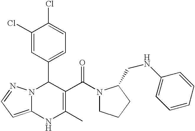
C1(Cl)=CC(C2N3C(=CC=N3)NC(C)=C2C(=O)N2CCCC2CNC2=CC=CC=C2)=CC=C1Cl
